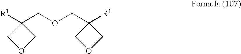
C1([R1])(COCC2([R1])COC2)COC1
